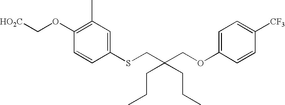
C(OC1=C(C)C=C(SCC(COC2=CC=C([CF3])C=C2)(CCC)CCC)C=C1)[HO2C]
